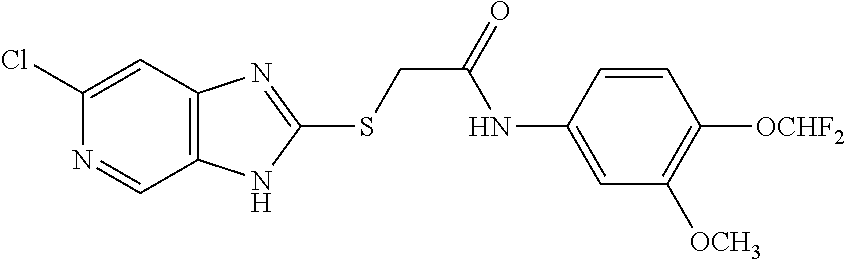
C1(Cl)=CC2=C(C=N1)NC(SCC(=O)NC1=CC([OCH3])=C([OCHF2])C=C1)=N2
